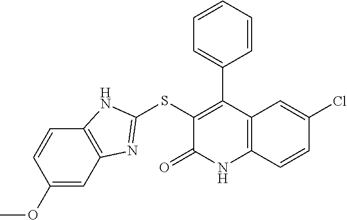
C1(SC2=NC3=C(C=CC(OC)=C3)N2)=C(C2=CC=CC=C2)C2=C(NC1=O)C=CC(Cl)=C2
